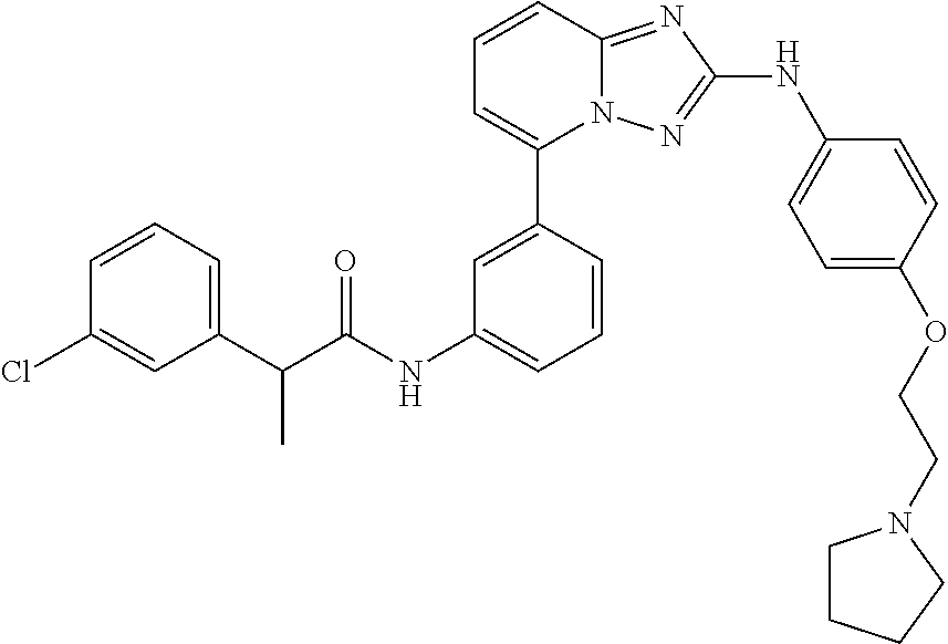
C1=CC2=NC(NC3=CC=C(OCCN4CCCC4)C=C3)=NN2C(C2=CC(NC(C(C3=CC=CC(Cl)=C3)C)=O)=CC=C2)=C1
